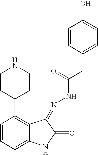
C1(C2CCNCC2)=C2C(=CC=C1)NC(=O)C2=NNC(CC1=CC=C(O)C=C1)=O
